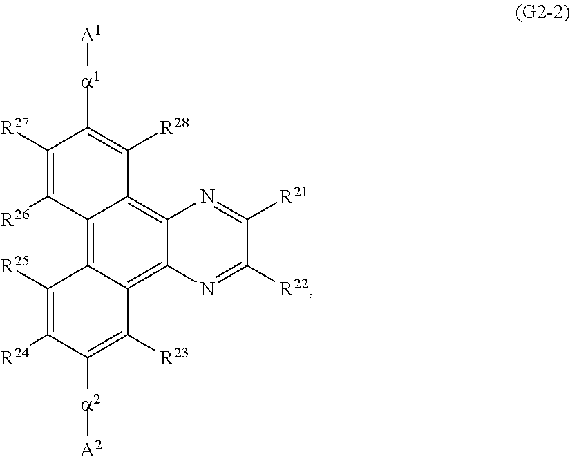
C12=C3C(=C4C(=C1C([R28])=C([a1][A1])C([R27])=C2[R26])N=C([R21])C([R22])=N4)C([R23])=C([a2][A2])C([R24])=C3[R25]
